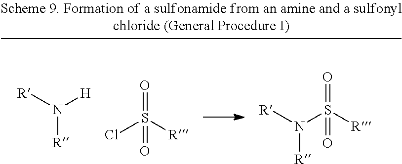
N([R])([R])[H].N([R])([R])S([R])(=O)=O.S(=O)(Cl)([R])=O
